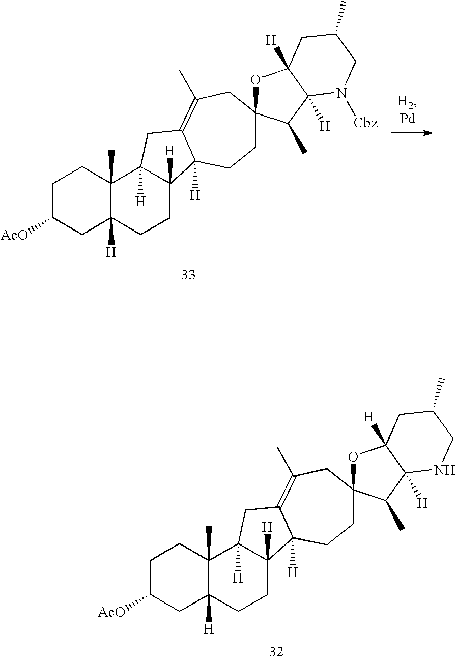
C1C([AcO])CC2([H])C(C)(C1)C1([H])C([H])(CC2)C2([H])C(=C(C)CC3(CC2)OC2([H])C([H])(C3C)NCC(C)C2)C1.C1C([AcO])CC2([H])C(C)(C1)C1([H])C([H])(CC2)C2([H])C(=C(C)CC3(CC2)OC2([H])C([H])(C3C)N([Cbz])CC(C)C2)C1
